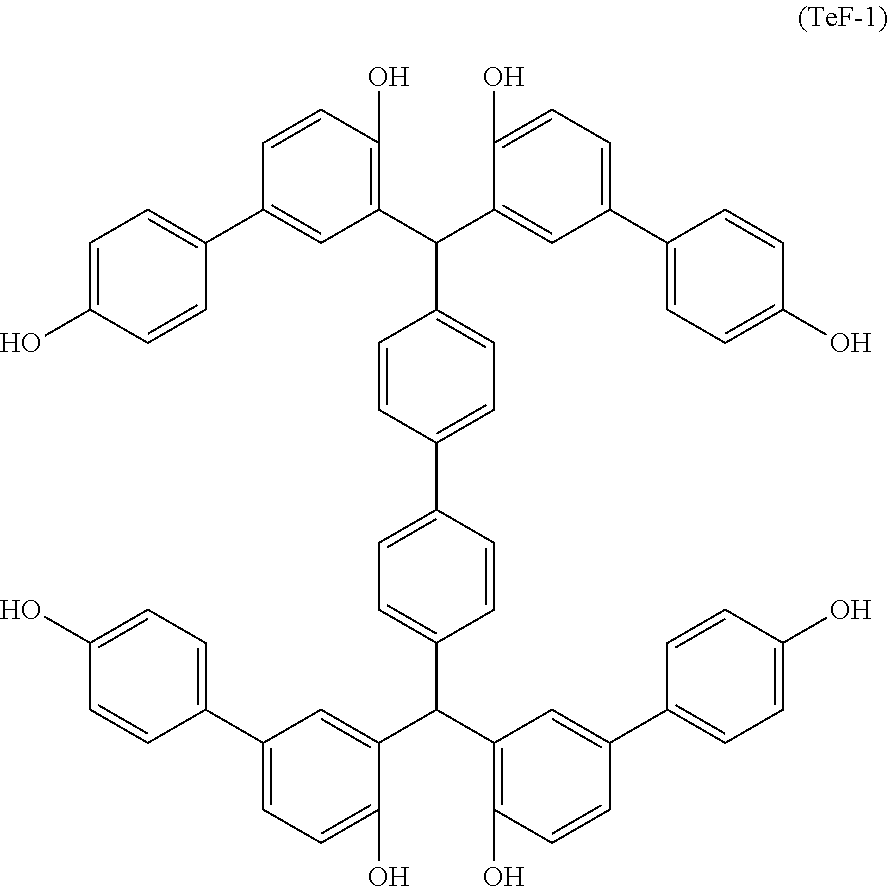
C1=C(O)C=CC(C2=CC(C(C3=CC(C4=CC=C(O)C=C4)=CC=C3O)C3=CC=C(C4=CC=C(C(C5=CC(C6=CC=C(O)C=C6)=CC=C5O)C5=C(O)C=CC(C6=CC=C(O)C=C6)=C5)C=C4)C=C3)=C(O)C=C2)=C1
